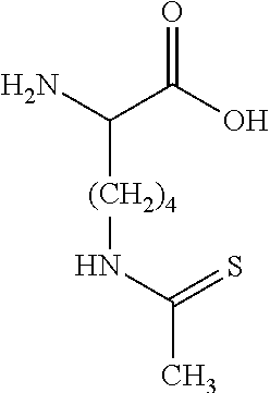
NC(C(O)=O)[(CH2)4]NC(C)=S
